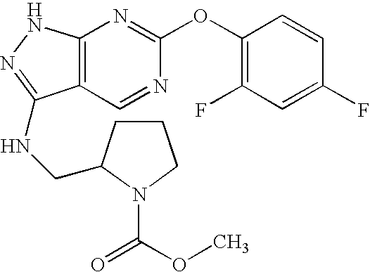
C12=C(NN=C1NCC1CCCN1C(OC)=O)N=C(OC1=C(F)C=C(F)C=C1)N=C2
